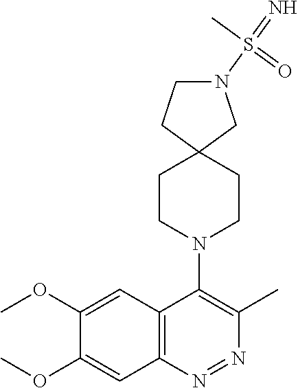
C12=C(N=NC(C)=C1N1CCC3(CC1)CN(S(=N)(C)=O)CC3)C=C(OC)C(OC)=C2
